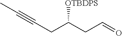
CC#CCC(CC=O)[OTBDPS]
